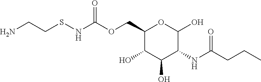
C1(COC(NSCCN)=O)C(O)C(O)C(NC(CCC)=O)C(O)O1
